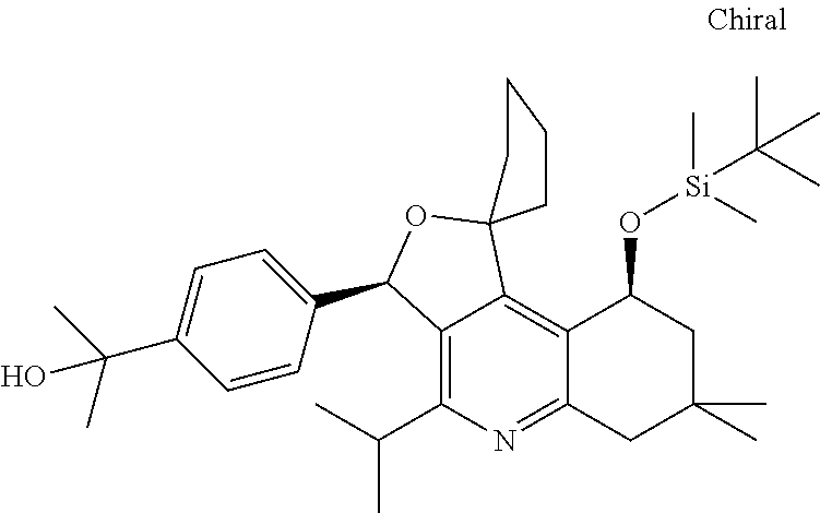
C12=C(C(C)C)N=C3C(=C1C1(OC2C2=CC=C(C(C)(C)O)C=C2)CCCC1)C(O[Si](C)(C)C(C)(C)C)CC(C)(C)C3
